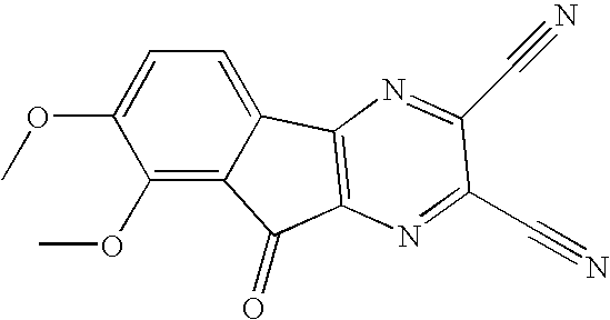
C1(OC)=C2C(=CC=C1OC)C1=C(C2=O)N=C(C#N)C(C#N)=N1
